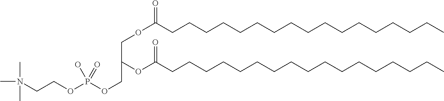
O(C(CCCCCCCCCCCCCCCCC)=O)CC(OC(CCCCCCCCCCCCCCCCC)=O)COP(OCCN(C)(C)C)(=O)O
